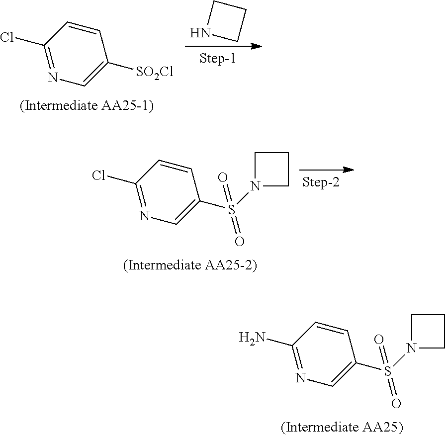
C1=CC(Cl)=NC=C1[SO2Cl].C1CNC1.C1=CC(Cl)=NC=C1S(=O)(N1CCC1)=O.C1=CC(N)=NC=C1S(=O)(N1CCC1)=O
